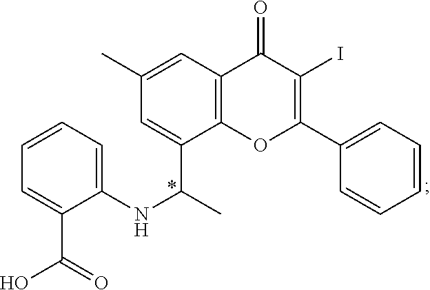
C1=CC=C(NC(C)C2=CC(C)=CC3=C2OC(C2=CC=CC=C2)=C(I)C3=O)C(C(=O)O)=C1
